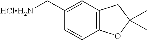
C([HClH2N])C1=CC2=C(C=C1)OC(C)(C)C2
